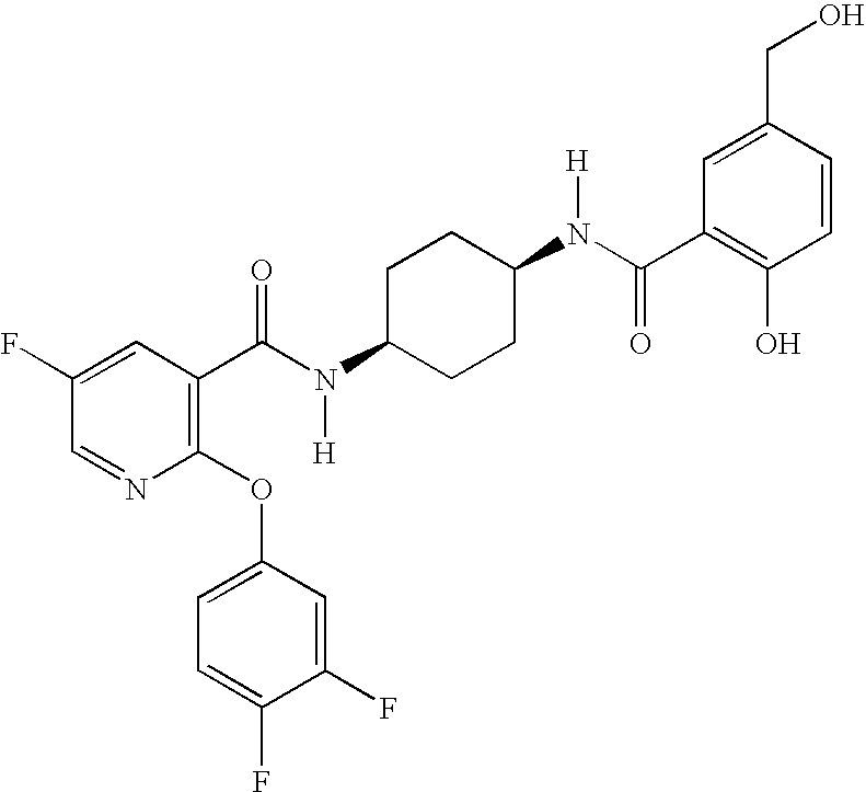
C1(F)=CC(C(N(C2CCC(N(C(C3=C(O)C=CC(CO)=C3)=O)[H])CC2)[H])=O)=C(OC2=CC=C(F)C(F)=C2)N=C1
